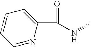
C(=O)(NC)C1=CC=CC=N1
